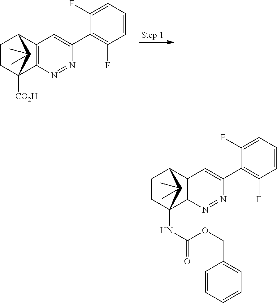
C12=C(N=NC(C3=C(F)C=CC=C3F)=C1)C1([CO2H])CCC2C1(C)C.C12=C(N=NC(C3=C(F)C=CC=C3F)=C1)C1(NC(OCC3=CC=CC=C3)=O)CCC2C1(C)C
